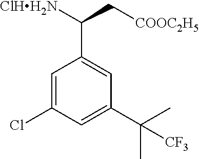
C1=C(Cl)C=C(C(C)(C)[CF3])C=C1C(C[COOC2H5])[ClHH2N]
